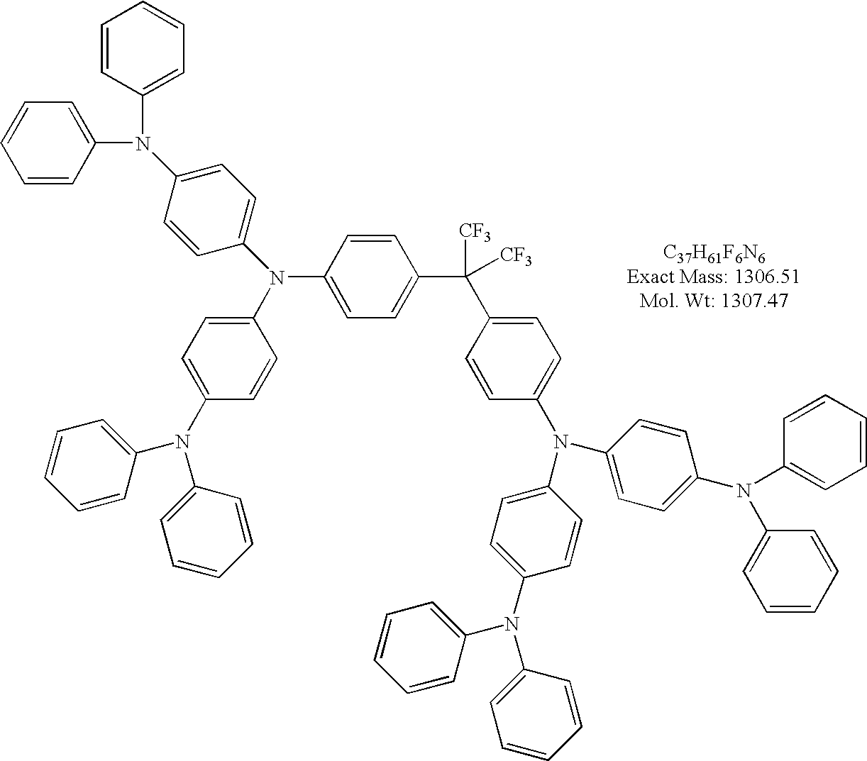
C1=CC(N(C2=CC=CC=C2)C2=CC=C(N(C3=CC=C(C([CF3])([CF3])C4=CC=C(N(C5=CC=C(N(C6=CC=CC=C6)C6=CC=CC=C6)C=C5)C5=CC=C(N(C6=CC=CC=C6)C6=CC=CC=C6)C=C5)C=C4)C=C3)C3=CC=C(N(C4=CC=CC=C4)C4=CC=CC=C4)C=C3)C=C2)=CC=C1
